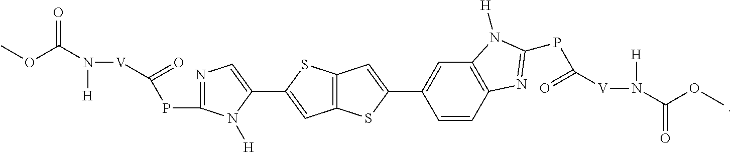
C12=C(SC(C3=CC4=C(C=C3)N=C(PC([V]N([H])C(=O)OC)=O)N4[H])=C1)C=C(C1=CN=C(PC(=O)[V]N([H])C(=O)OC)N1[H])S2
